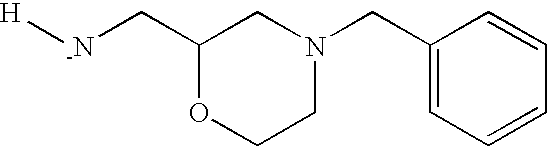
[H][-N]CC1OCCN(CC2=CC=CC=C2)C1
